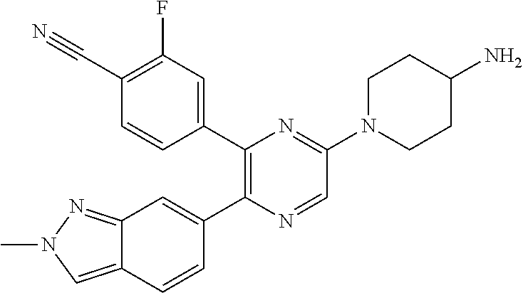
C12=NN(C)C=C1C=CC(C1=C(C3=CC(F)=C(C#N)C=C3)N=C(N3CCC(N)CC3)C=N1)=C2
